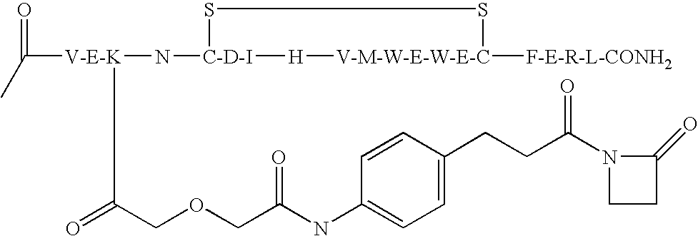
N([C-D-I]1SS[V-M-W-E-W-E-C]([F-E-R-L-CONH2])[H]1)[V-E-K](C(=O)C)C(COCC(NC1=CC=C(CCC(N2C(=O)CC2)=O)C=C1)=O)=O
